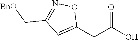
O1N=C(C[BnO])C=C1CC(O)=O
